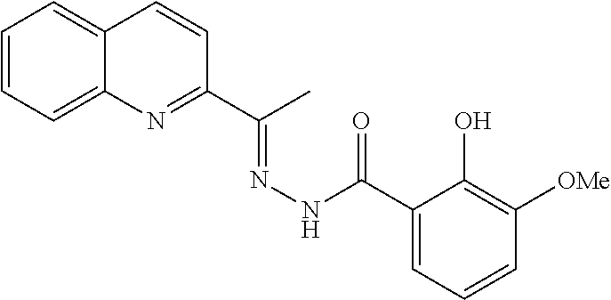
C12=CC=CC=C1N=C(C(C)=NNC(=O)C1=CC=CC([OMe])=C1O)C=C2
